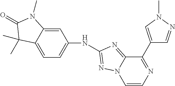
C1=C2C(=CC=C1NC1=NN3C(=N1)C(C1=CN(C)N=C1)=NC=C3)C(C)(C)C(=O)N2C
